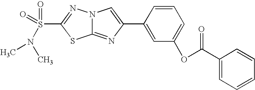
C12=NC(C3=CC(OC(C4=CC=CC=C4)=O)=CC=C3)=CN1N=C(S(=O)(=O)N(C)C)S2
